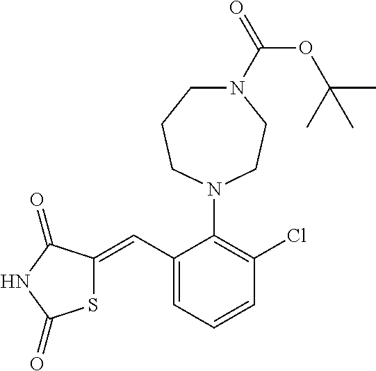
S1C(=CC2=CC=CC(Cl)=C2N2CCN(C(OC(C)(C)C)=O)CCC2)C(=O)NC1=O
